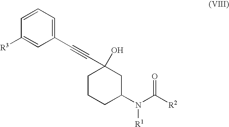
C1(C#CC2(O)CCCC(N(C([R2])=O)[R1])C2)=CC=CC([R3])=C1
